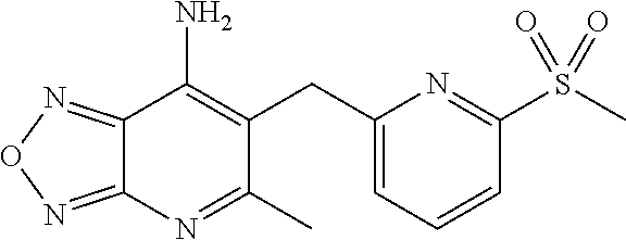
C12=NON=C1N=C(C)C(CC1=CC=CC(S(C)(=O)=O)=N1)=C2N
